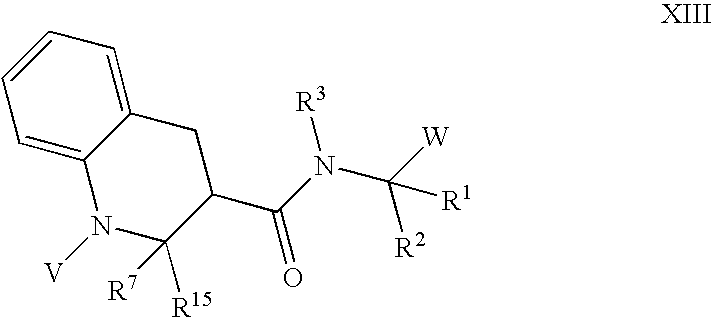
C(N(C([W])([R2])[R1])[R3])(=O)C1C([R15])([R7])N([V])C2=CC=CC=C2C1
